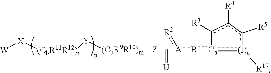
[W][X][(CbR11R12)n][Y][(CbR9R10)m][Z]C(=[U])[A](b[Ca]1:[(I)q]([R17])c([R5])c([R4])c-1[R3]):[R2]
